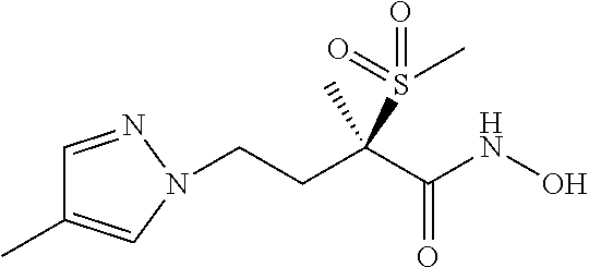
C(CC(C(NO)=O)(C)S(=O)(=O)C)N1C=C(C)C=N1
